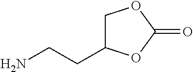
C1C(CCN)OC(=O)O1
